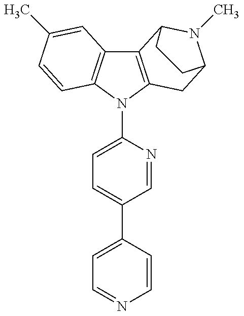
C12=C(N(C3=CC=C(C4=CC=NC=C4)C=N3)C3=C1C=C(C)C=C3)CC1N(C)C2CC1
